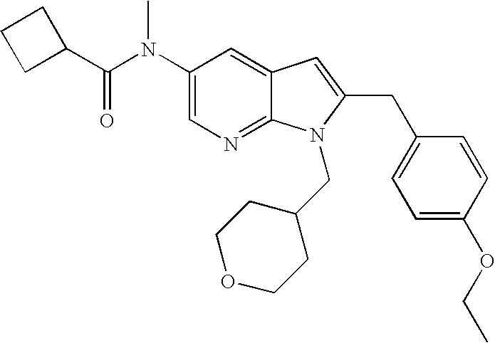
C1(N(C(C2CCC2)=O)C)=CN=C2C(=C1)C=C(CC1=CC=C(OCC)C=C1)N2CC1CCOCC1
